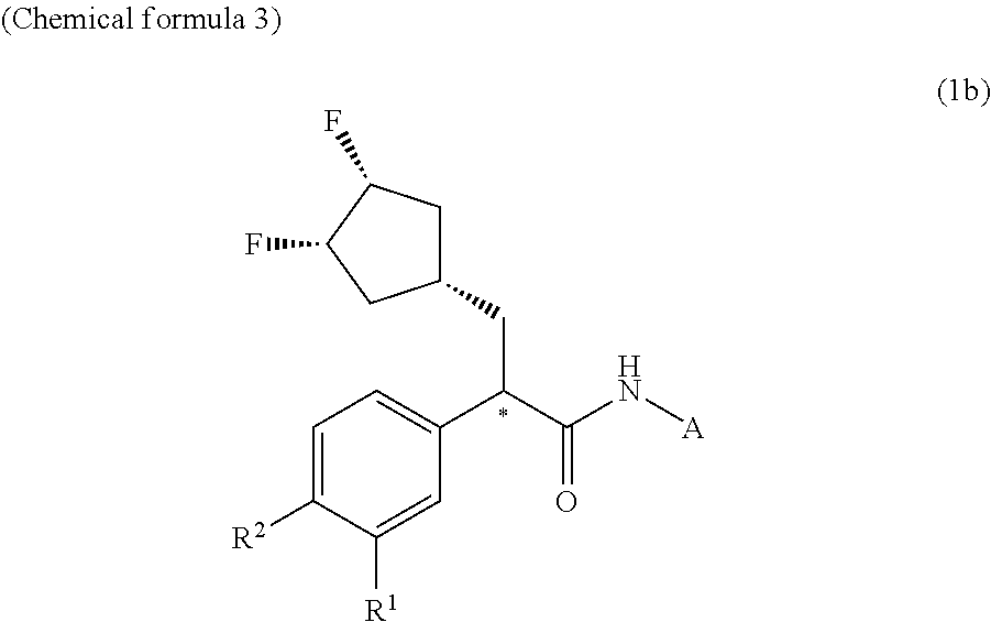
C1(CC(C(N[A])=O)C2=CC=C([R2])C([R1])=C2)CC(F)C(F)C1
